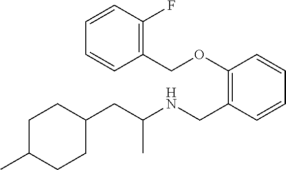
C1(CC(NCC2=C(OCC3=C(F)C=CC=C3)C=CC=C2)C)CCC(C)CC1
